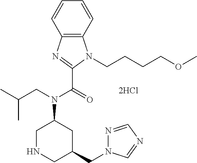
C12=C(C=CC=C1)N(CCCCOC)C(C(=O)N(CC(C)C)C1CC(CN3N=CN=C3)CNC1)=N2
